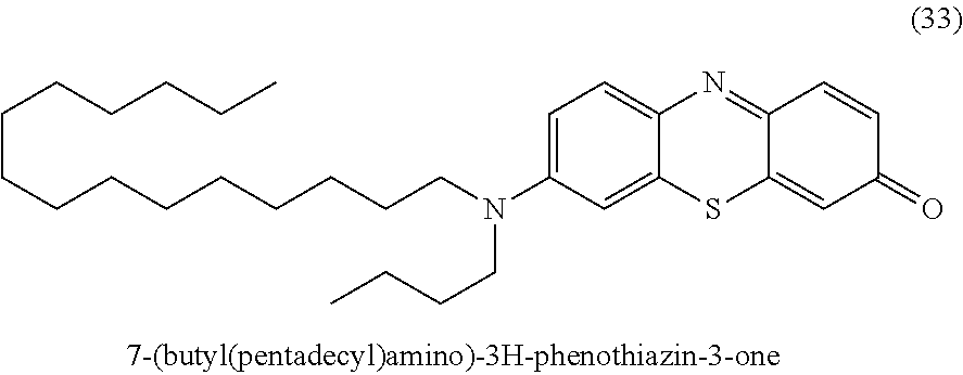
C1=C(N(CCCCCCCCCCCCCCC)CCCC)C=C2C(=C1)N=C1C(=CC(=O)C=C1)S2
